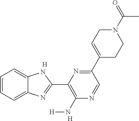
C1=CC=C2C(=C1)NC(C1=C(N[H])N=CC(C3=CCN(C(C)=O)CC3)=N1)=N2.[H].[H]
